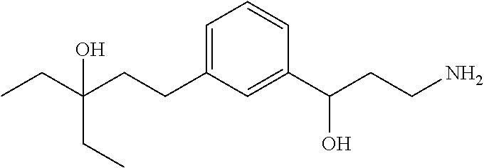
C1=C(CCC(CC)(CC)O)C=C(C(CCN)O)C=C1
